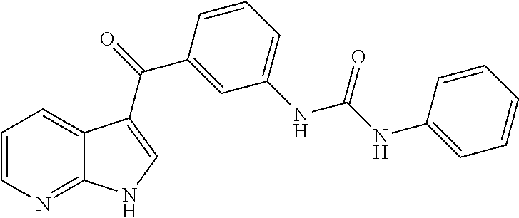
C1=CN=C2C(=C1)C(C(C1=CC(NC(=O)NC3=CC=CC=C3)=CC=C1)=O)=CN2
